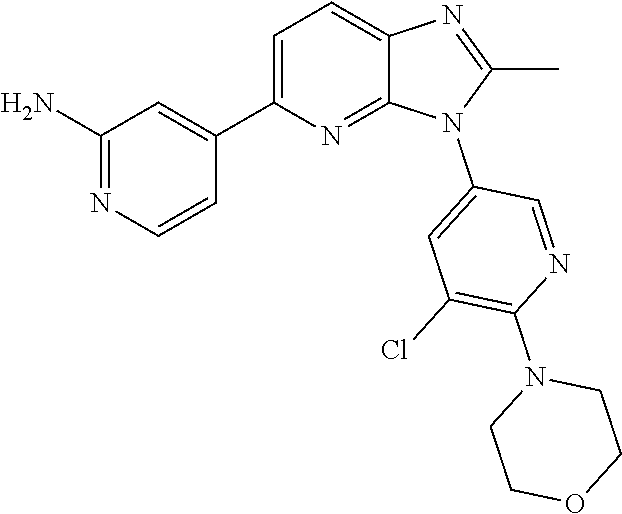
C1(C)=NC2=CC=C(C3=CC(N)=NC=C3)N=C2N1C1=CC(Cl)=C(N2CCOCC2)N=C1
